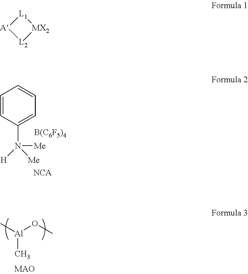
C1=CC(N([Me])([Me])[H])=CC=C1.[B(C6F5)4].[NCA].[Al](C)(C)OC.[L1]1[A][L2][MX2]1
